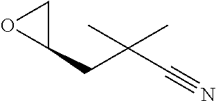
C1(CC(C#N)(C)C)CO1
